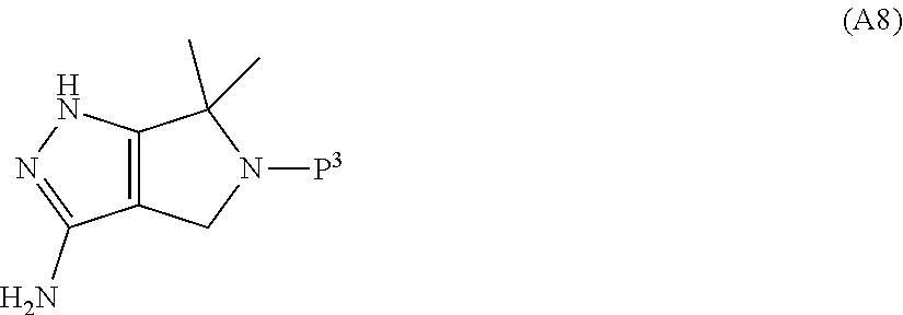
C12=C(CN([P3])C1(C)C)C(N)=NN2
